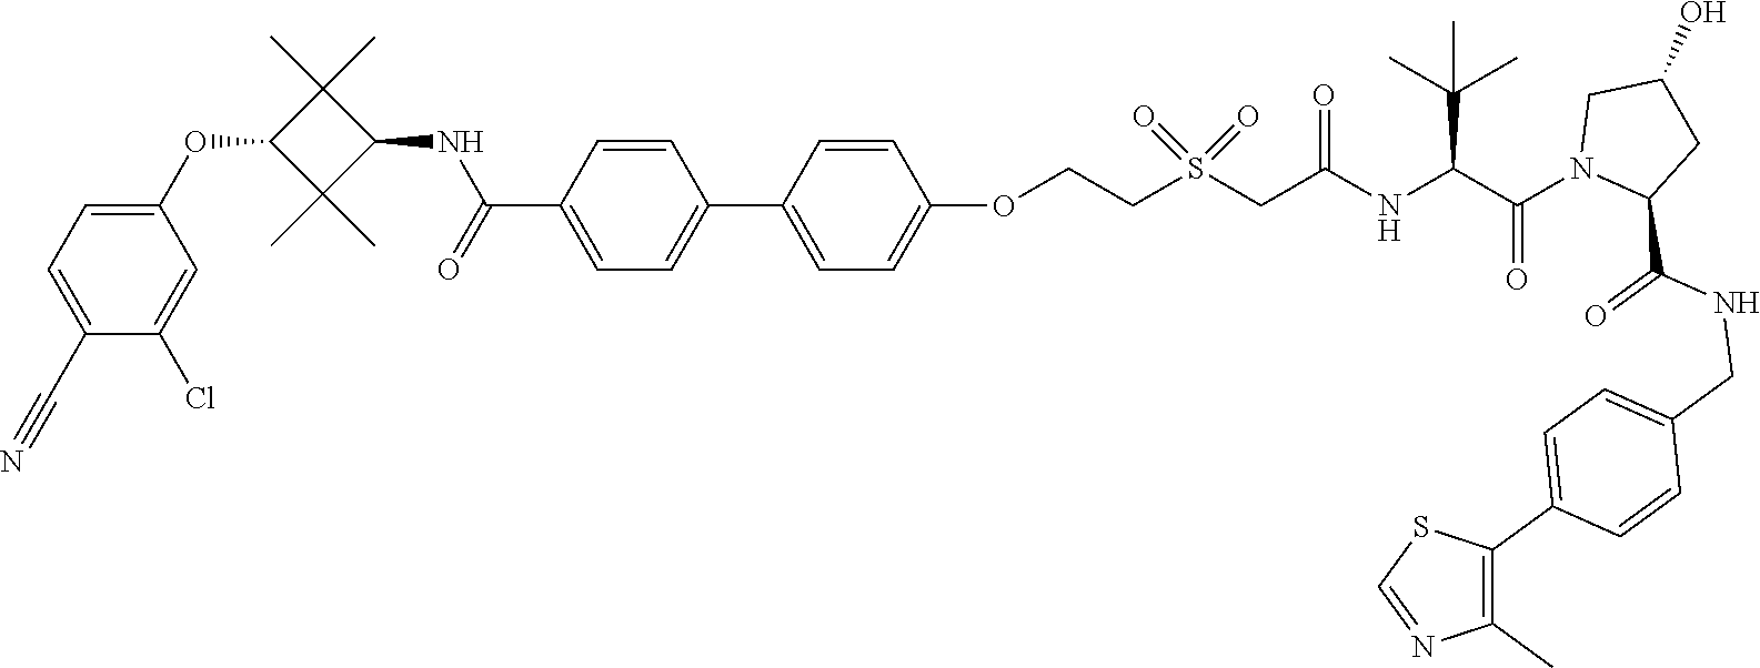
C1(C#N)=CC=C(OC2C(C)(C)C(NC(=O)C3=CC=C(C4=CC=C(OCCS(CC(NC(C(N5CC(O)CC5C(NCC5=CC=C(C6=C(C)N=CS6)C=C5)=O)=O)C(C)(C)C)=O)(=O)=O)C=C4)C=C3)C2(C)C)C=C1Cl
